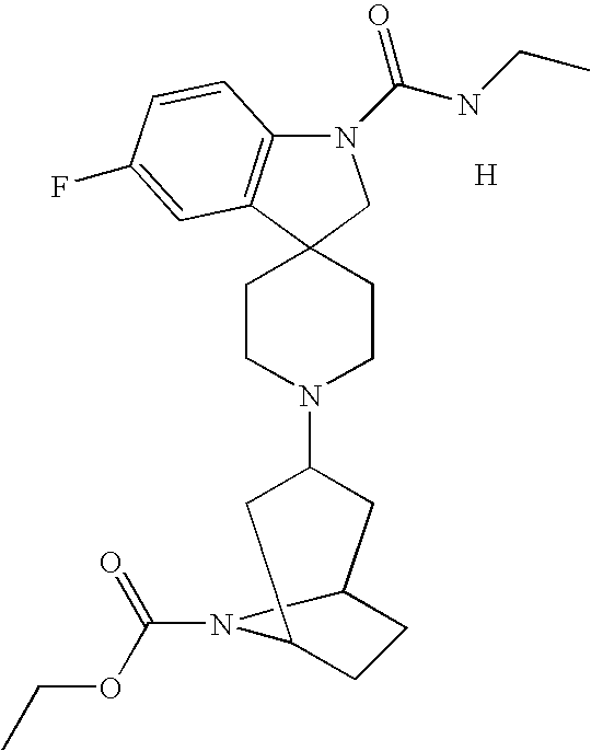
N1(C(NCC)=O)C2=C(C3(C1)CCN(C1CC4CCC(C1)N4C(=O)OCC)CC3)C=C(F)C=C2.[H]
